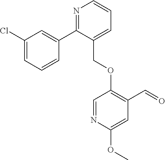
N1=C(C2=CC(Cl)=CC=C2)C(COC2=C(C=O)C=C(OC)N=C2)=CC=C1
